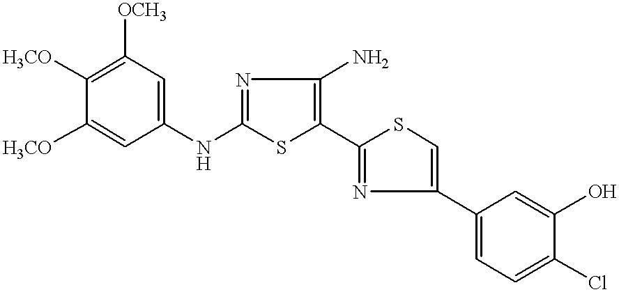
[H3CO]C1=C([OCH3])C=C(NC2=NC(N)=C(C3=NC(C4=CC=C(Cl)C(O)=C4)=CS3)S2)C=C1[H3CO]
